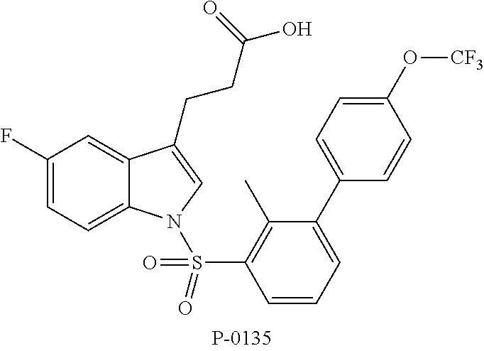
C1(F)=CC=C2C(=C1)C(CCC(O)=O)=CN2S(C1=C(C)C(C2=CC=C(O[CF3])C=C2)=CC=C1)(=O)=O
